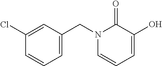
N1(CC2=CC=CC(Cl)=C2)C(=O)C(O)=CC=C1
